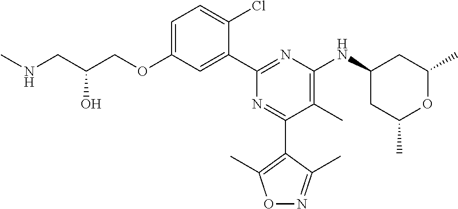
C1=C(OCC(CNC)O)C=C(C2=NC(NC3CC(C)OC(C)C3)=C(C)C(C3=C(C)ON=C3C)=N2)C(Cl)=C1
